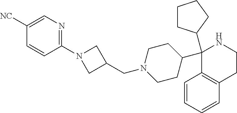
C1(C2CCCC2)(C2CCN(CC3CN(C4=NC=C([NC])C=C4)C3)CC2)C2=C(CCN1)C=CC=C2
